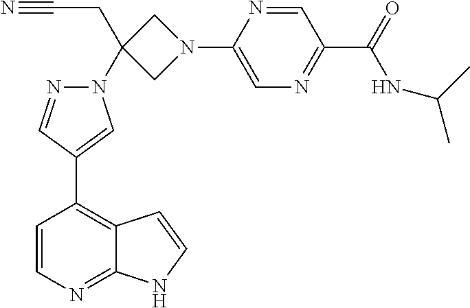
C1(C2=C3C(=NC=C2)NC=C3)=CN(C2(CC#N)CN(C3=CN=C(C(=O)NC(C)C)C=N3)C2)N=C1
